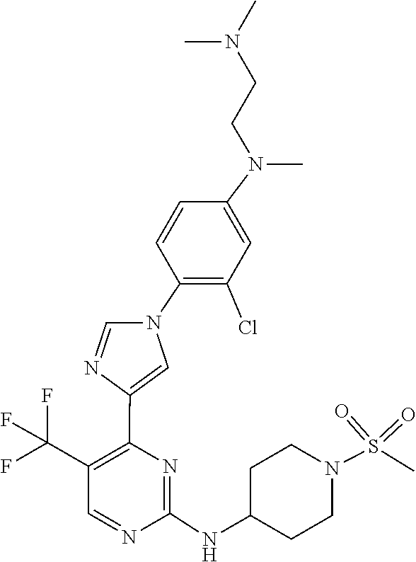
N1=CC(C(F)(F)F)=C(C2=CN(C3=C(Cl)C=C(N(C)CCN(C)C)C=C3)C=N2)N=C1NC1CCN(S(=O)(=O)C)CC1
